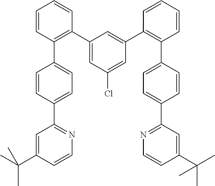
C1(C2=C(C3=CC=C(C4=NC=CC(C(C)(C)C)=C4)C=C3)C=CC=C2)=CC(Cl)=CC(C2=C(C3=CC=C(C4=NC=CC(C(C)(C)C)=C4)C=C3)C=CC=C2)=C1
